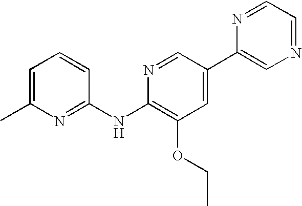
C1(C)=CC=CC(NC2=C(OCC)C=C(C3=CN=CC=N3)C=N2)=N1
